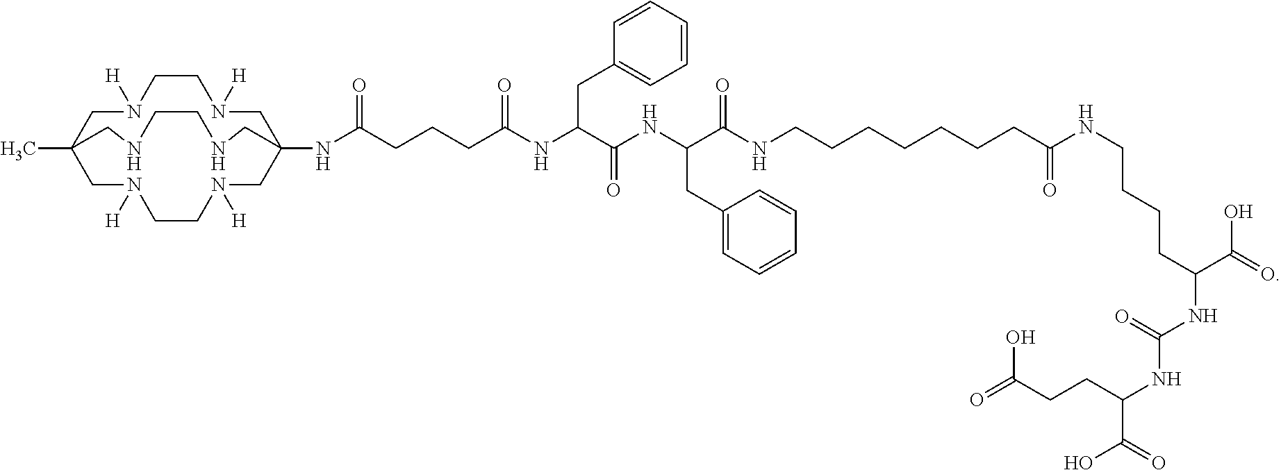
C12(NC(CCCC(NC(C(NC(C(NCCCCCCCC(NCCCCC(NC(=O)NC(CCC(=O)O)C(O)=O)C(=O)O)=O)=O)CC3=CC=CC=C3)=O)CC3=CC=CC=C3)=O)=O)CN([H])CCN([H])CC(C)(CN([H])CCN([H])C1)CNCCNC2
